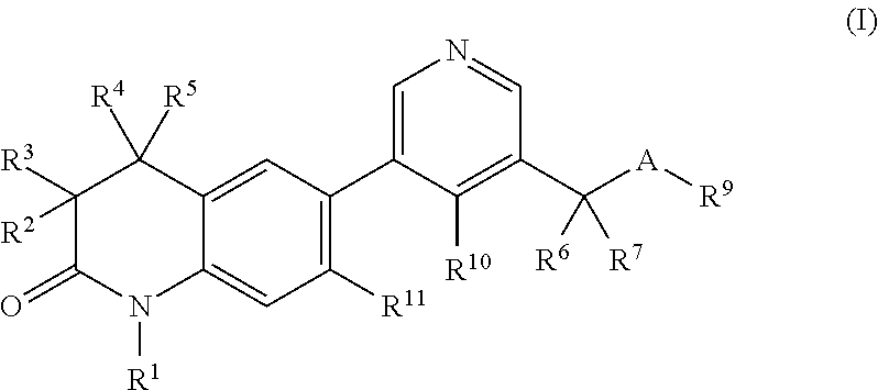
C12=CC(C3=CN=CC(C([A][R9])([R6])[R7])=C3[R10])=C([R11])C=C1N([R1])C(=O)C([R3])([R2])C2([R4])[R5]
